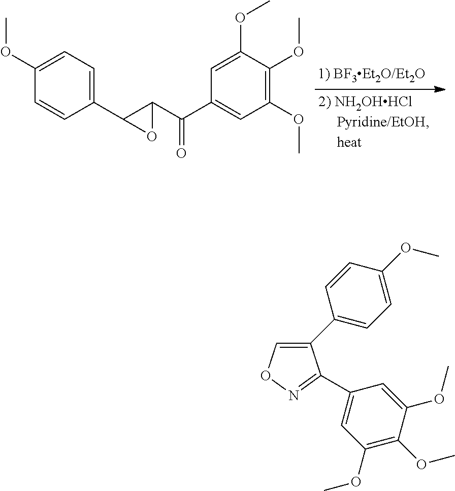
C1=C(OC)C(OC)=C(OC)C=C1C(C1C(C2=CC=C(OC)C=C2)O1)=O.C1(C2=CC=C(OC)C=C2)=CON=C1C1=CC(OC)=C(OC)C(OC)=C1
